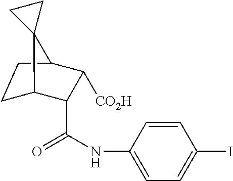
C1C2C(C(=O)NC3=CC=C(I)C=C3)C([CO2H])C(C1)C21CC1
